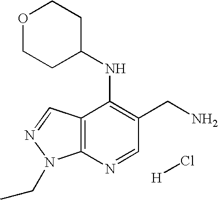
C12=C(C=NN1CC)C(NC1CCOCC1)=C(CN)C=N2.[H]Cl
